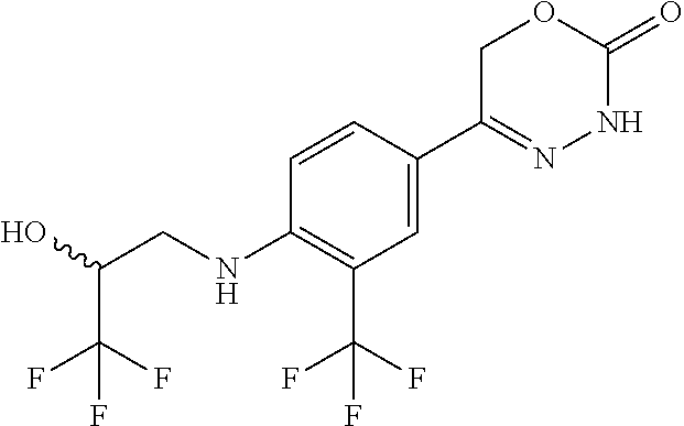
FC(F)(C1=C(NCC(C(F)(F)F)O)C=CC(C2=NNC(=O)OC2)=C1)F
